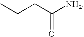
C(C([NH2])=O)CC
